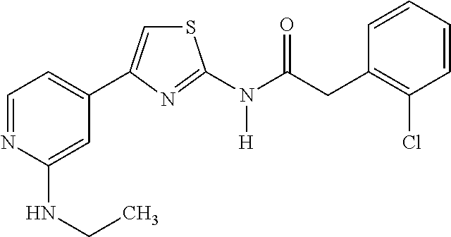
C1=NC(NCC)=CC(C2=CSC(N(C(CC3=C(Cl)C=CC=C3)=O)[H])=N2)=C1
